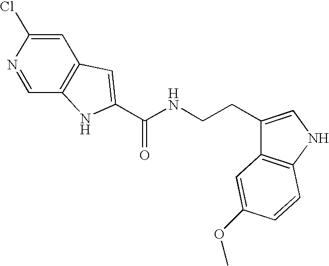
C1=C(Cl)N=CC2=C1C=C(C(NCCC1=CNC3=C1C=C(OC)C=C3)=O)N2
